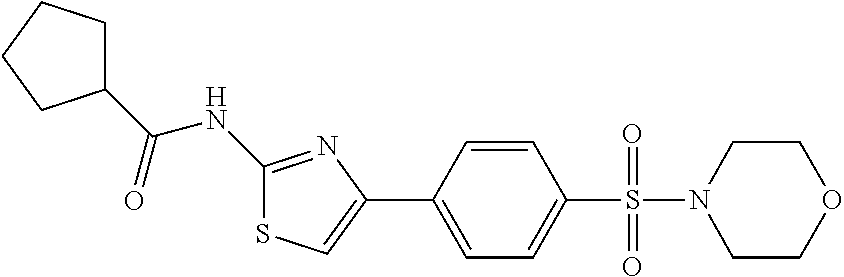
C1(NC(C2CCCC2)=O)=NC(C2=CC=C(S(=O)(=O)N3CCOCC3)C=C2)=CS1
